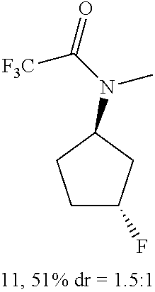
C1C(F)CC(N(C)C([F3C])=O)C1
